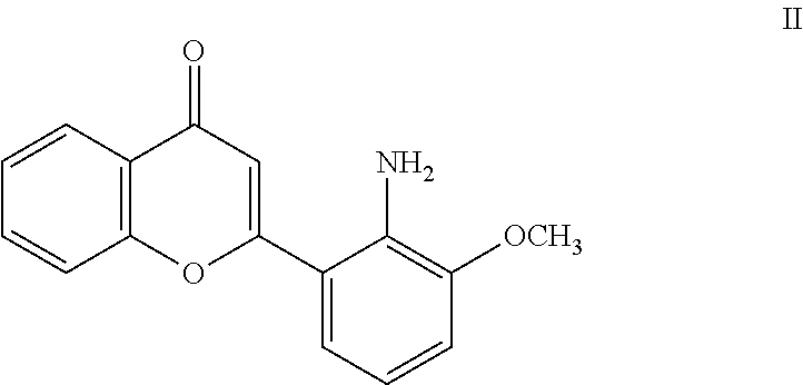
C1(C2=CC(=O)C3=C(O2)C=CC=C3)=CC=CC([OCH3])=C1N
